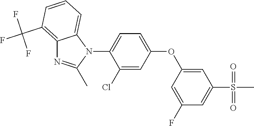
C1=C(Cl)C(N2C3=CC=CC(C(F)(F)F)=C3N=C2C)=CC=C1OC1=CC(S(C)(=O)=O)=CC(F)=C1
